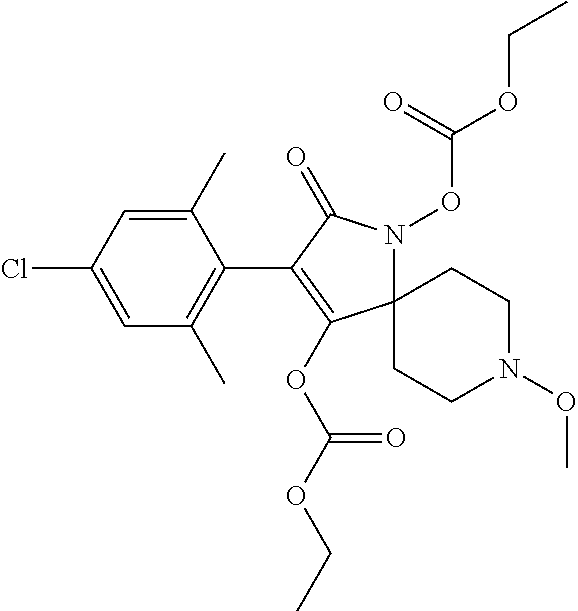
C1(C)=CC(Cl)=CC(C)=C1C1=C(OC(=O)OCC)C2(N(OC(OCC)=O)C1=O)CCN(OC)CC2
